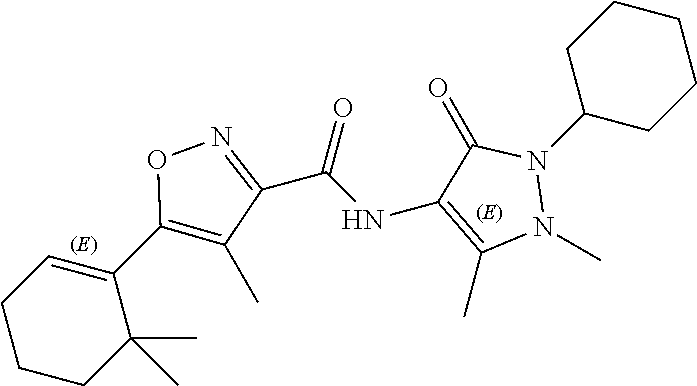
O1N=C(C(NC2=C(C)N(C)N(C3CCCCC3)C2=O)=O)C(C)=C1C1=CCCCC1(C)C
